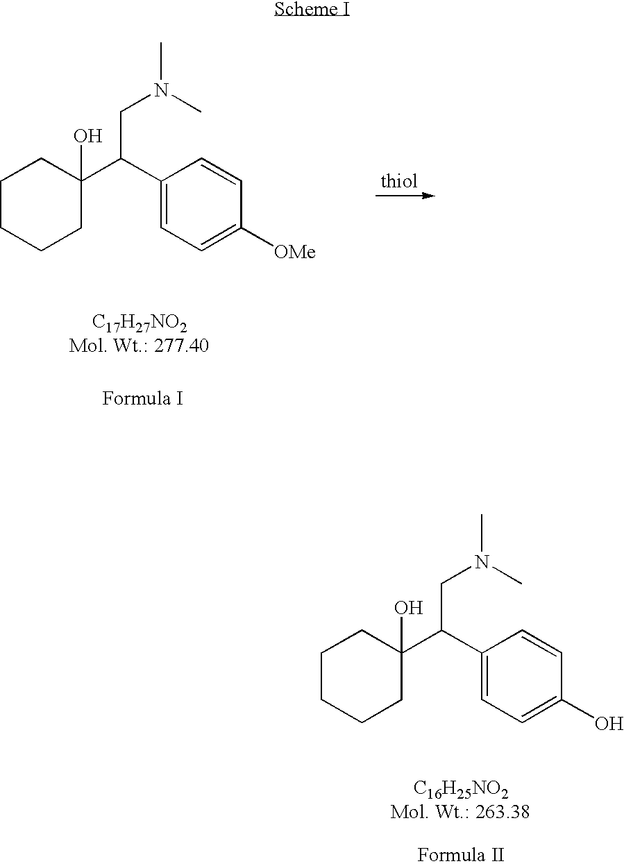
C1(C(C2(O)CCCCC2)CN(C)C)=CC=C([OMe])C=C1.[C17H27NO2Mol. Wt.: 277.40].C1(C(C2(O)CCCCC2)CN(C)C)=CC=C(O)C=C1
